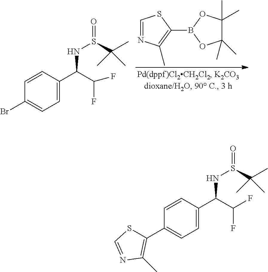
C1=NC(C)=C(B2OC(C)(C)C(C)(C)O2)S1.C1(Br)=CC=C(C(C(F)F)NS(C(C)(C)C)=O)C=C1.C1(C2=C(C)N=CS2)=CC=C(C(C(F)F)NS(C(C)(C)C)=O)C=C1
